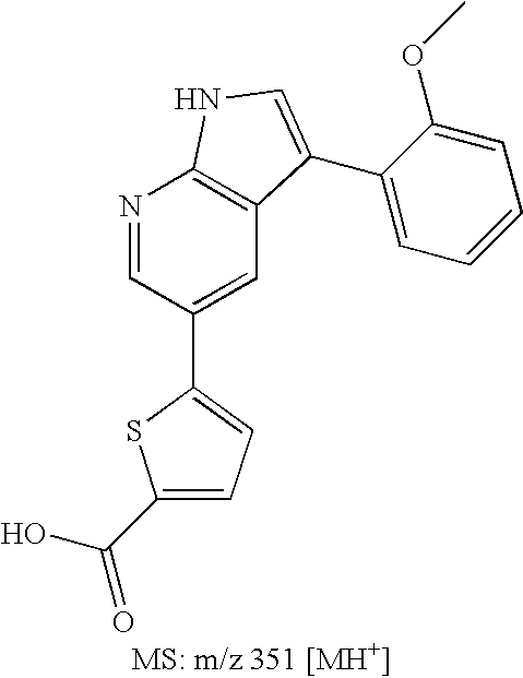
C1(C2=CC=C(C(O)=O)S2)=CC2=C(N=C1)NC=C2C1=CC=CC=C1OC
